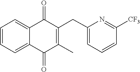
C1=CC=C2C(=O)C(CC3=CC=CC([CF3])=N3)=C(C)C(=O)C2=C1
